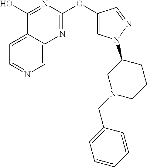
C1=C2C(=CC=N1)C(O)=NC(OC1=CN(C3CN(CC4=CC=CC=C4)CCC3)N=C1)=N2
